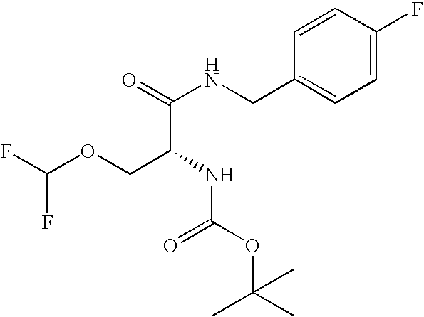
C1=CC(F)=CC=C1CNC(=O)C(NC(OC(C)(C)C)=O)COC(F)F
